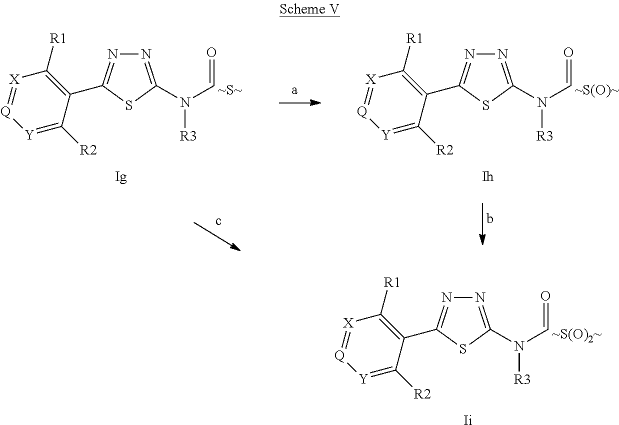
[Ig].N1=C(N(C=O)[R3])SC(C2=C([R1])[X]=[Q][Y]=C2[R2])=N1.[Ih].N1=C(N(C=O)[R3])SC(C2=C([R1])[X]=[Q][Y]=C2[R2])=N1.[Ii].N1=C(N(C=O)[R3])SC(C2=C([R1])[X]=[Q][Y]=C2[R2])=N1
